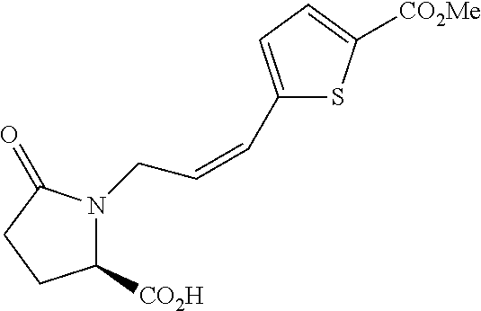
N1(CC=CC2=CC=C([CO2Me])S2)C([CO2H])CCC1=O
